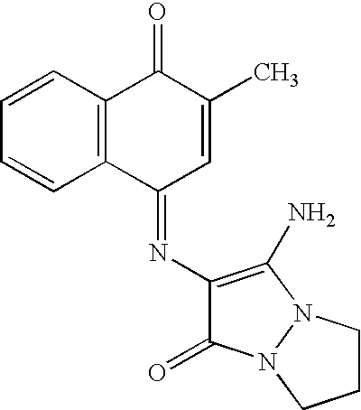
C12=C(C=CC=C1)C(=O)C(C)=CC2=NC1=C(N)N2N(C1=O)CCC2
